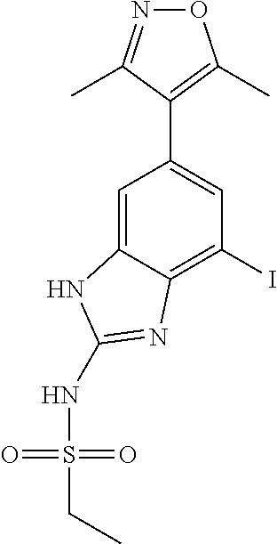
N1=C(C)C(C2=CC(I)=C3C(=C2)NC(NS(=O)(=O)CC)=N3)=C(C)O1
